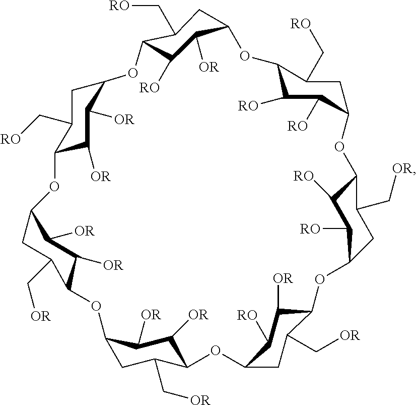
C12C([RO])C([OR])C(CC1C[RO])OC1C([RO])C([RO])C(CC1C[RO])OC1C([RO])C([RO])C(CC1C[OR])OC1C([OR])C([RO])C(CC1C[OR])OC1C([OR])C([OR])C(CC1C[OR])OC1C(C[OR])CC(C([OR])C1[OR])OC1C([OR])C([OR])C(CC1C[RO])O2
